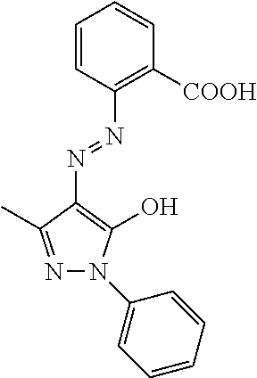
C1=CC(N=NC2=C(O)N(C3=CC=CC=C3)N=C2C)=C([COOH])C=C1
